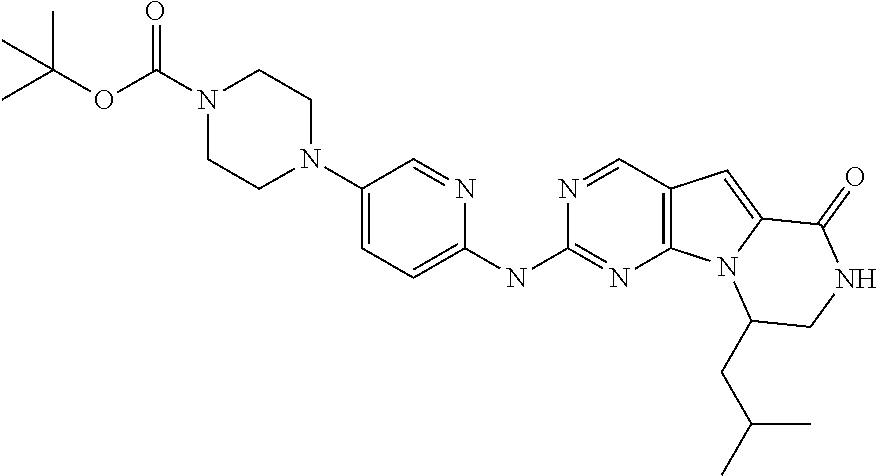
C1(N2CCN(C(=O)OC(C)(C)C)CC2)=CC=C(NC2=NC3=C(C=N2)C=C2N3C(CC(C)C)CNC2=O)N=C1
